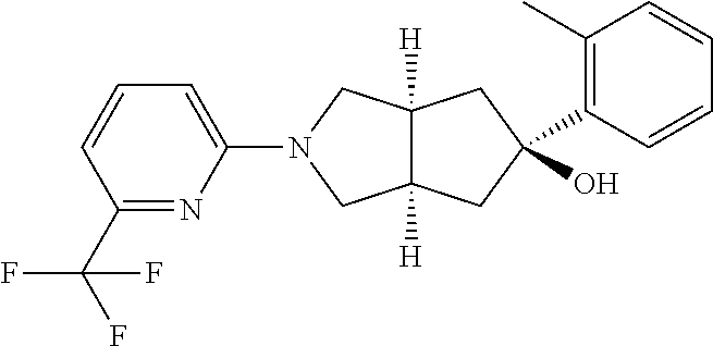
C1(N2CC3([H])C([H])(C2)CC(O)(C2=C(C)C=CC=C2)C3)=CC=CC(C(F)(F)F)=N1
